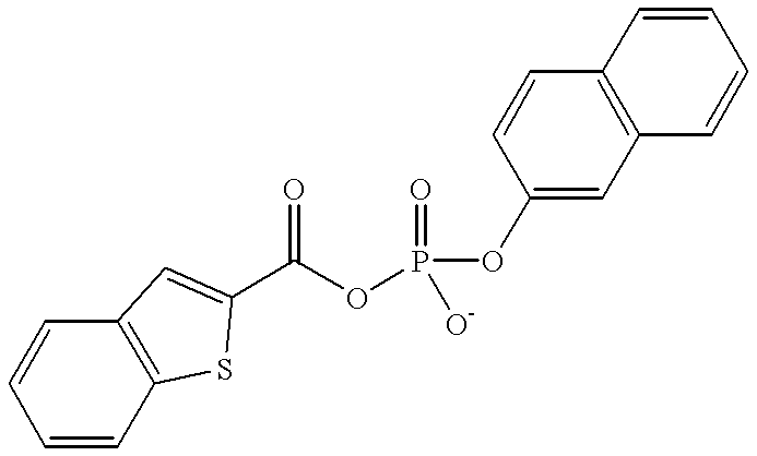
C(OP(OC1=CC2=C(C=C1)C=CC=C2)(=O)[O-])(=O)C1=CC2=C(C=CC=C2)S1
